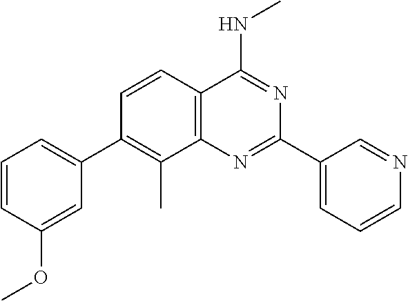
C1=CC2=C(C(C)=C1C1=CC=CC(OC)=C1)N=C(C1=CC=CN=C1)N=C2NC
